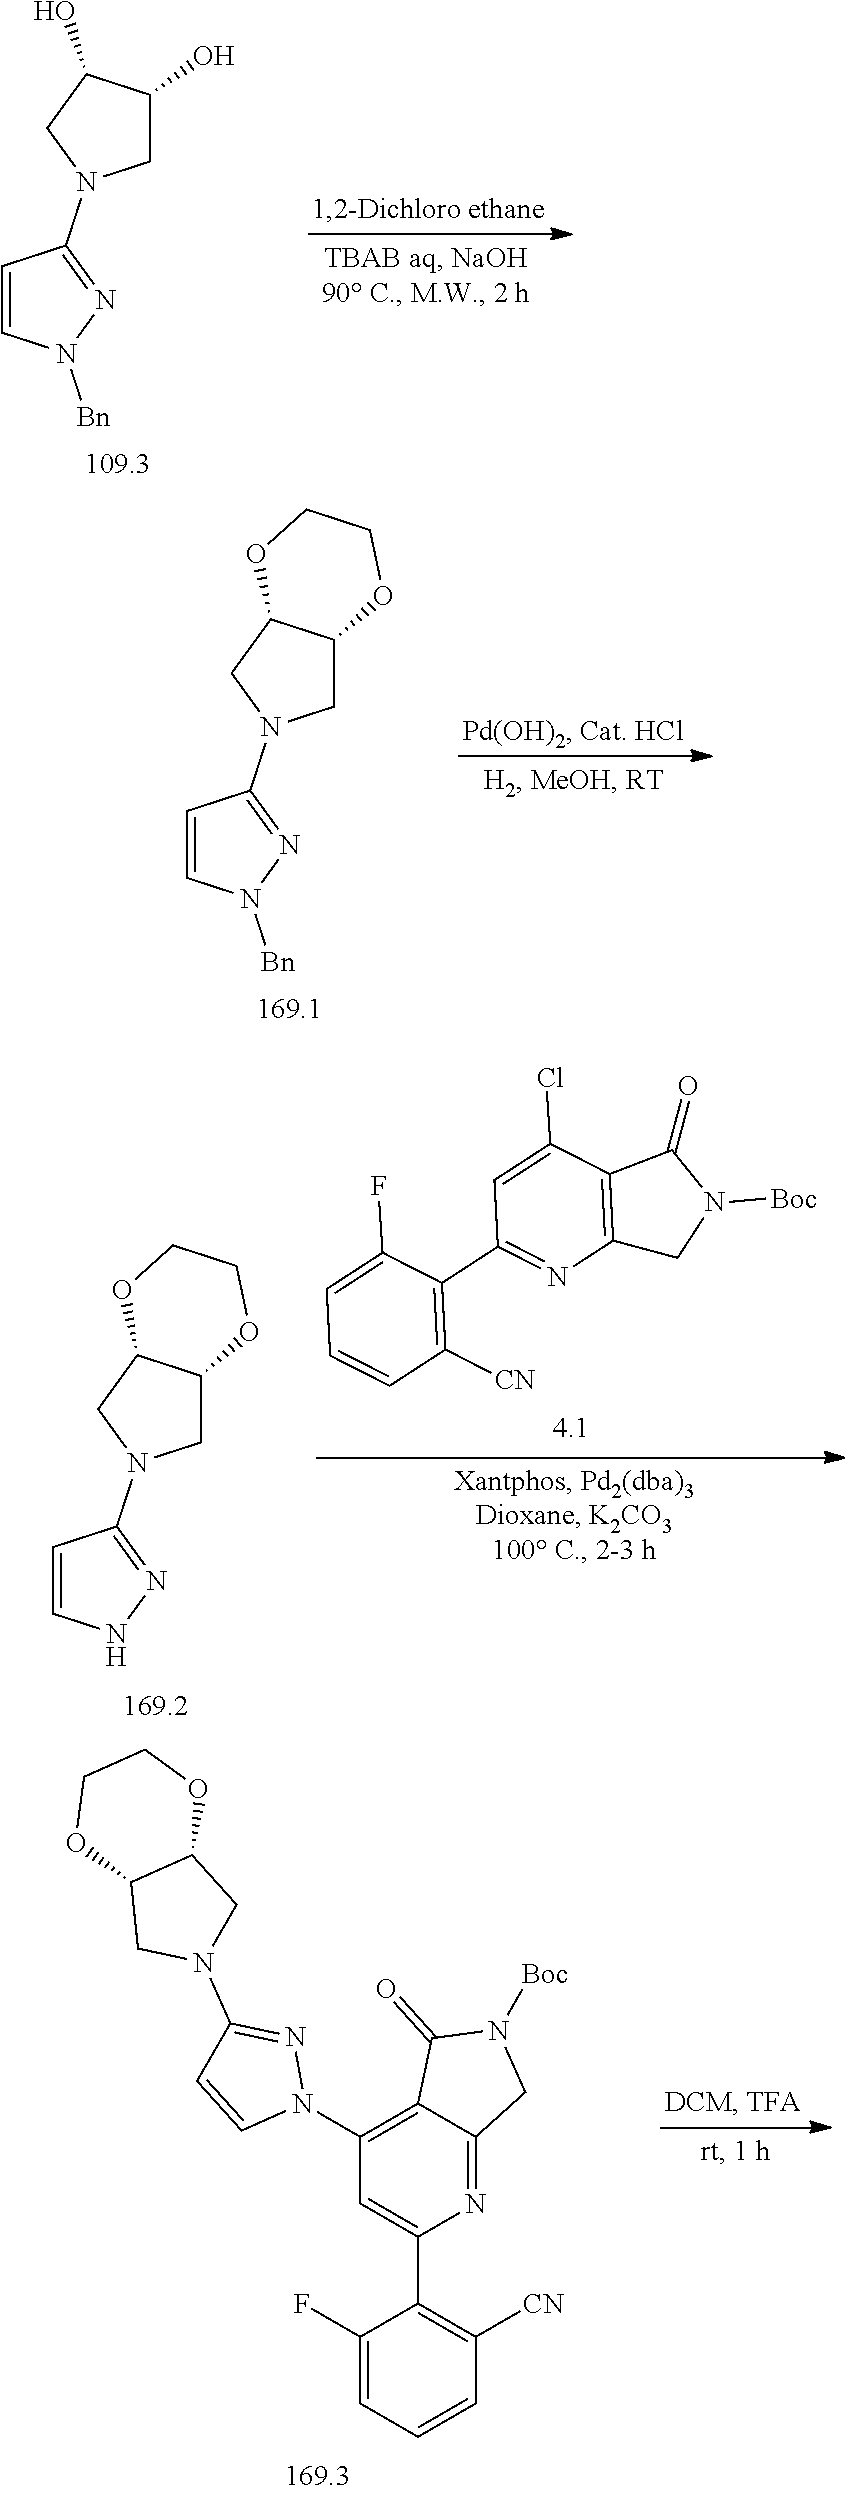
N1([Bn])N=C(N2CC(O)C(O)C2)C=C1.N1([Bn])N=C(N2CC3OCCOC3C2)C=C1.C1=C(Cl)C2=C(CN([Boc])C2=O)N=C1C1=C([CN])C=CC=C1F.O1CCOC2CN(C3=NNC=C3)CC12.N1(C2=C3C(=O)N([Boc])CC3=NC(C3=C([CN])C=CC=C3F)=C2)N=C(N2CC3OCCOC3C2)C=C1
